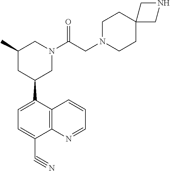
C1=C(C2CN(C(CN3CCC4(CC3)CNC4)=O)CC(C)C2)C2=C(C(C#N)=C1)N=CC=C2
